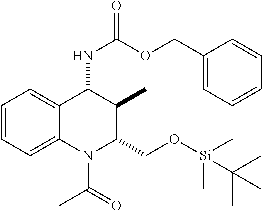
C1=CC=C2C(=C1)C(NC(=O)OCC1=CC=CC=C1)C(C)C(CO[Si](C)(C)C(C)(C)C)N2C(=O)C
